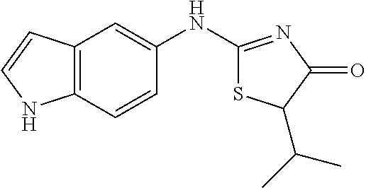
C12=C(C=CC(NC3=NC(=O)C(C(C)C)S3)=C1)NC=C2
